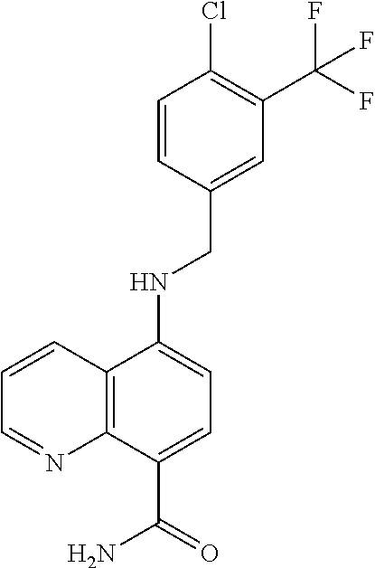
C1=CC(CNC2=CC=C(C(=O)N)C3=C2C=CC=N3)=CC(C(F)(F)F)=C1Cl
